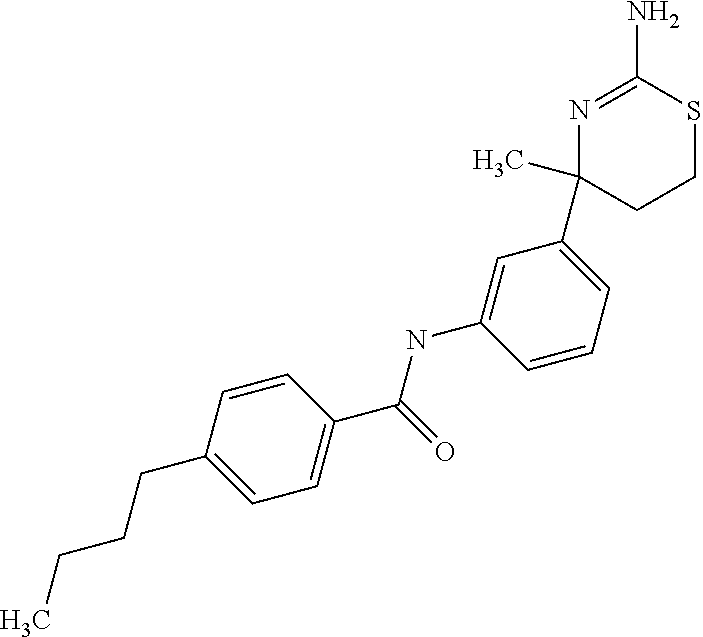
N1=C(N)SCCC1(C)C1=CC=CC(NC(C2=CC=C(CCCC)C=C2)=O)=C1
